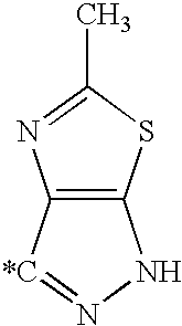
C12=C([*C]=NN1)N=C(C)S2
